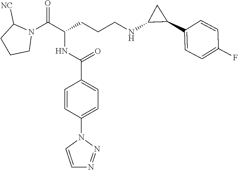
N1(C(C(CCCNC2C(C3=CC=C(F)C=C3)C2)NC(C2=CC=C(N3C=CN=N3)C=C2)=O)=O)C([NC])CCC1
